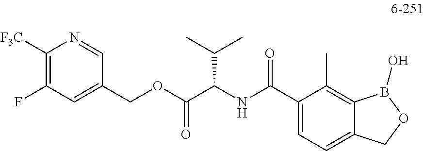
C1(COC(C(NC(C2=CC=C3C(=C2C)B(O)OC3)=O)C(C)C)=O)=CC(F)=C([F3C])N=C1
